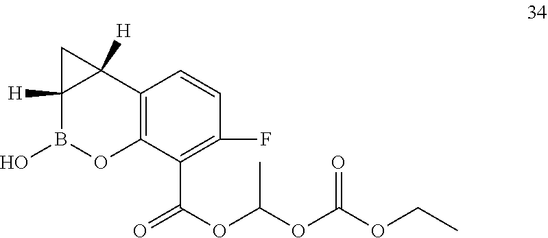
O(C(OC(OC(C1=C(F)C=CC2=C1OB(O)C1([H])C2([H])C1)=O)C)=O)CC
